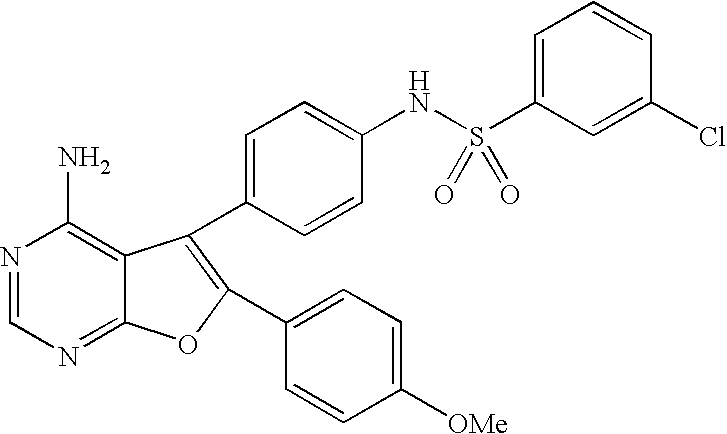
N1=CN=C2C(=C1N)C(C1=CC=C(NS(C3=CC=CC(Cl)=C3)(=O)=O)C=C1)=C(C1=CC=C([OMe])C=C1)O2
